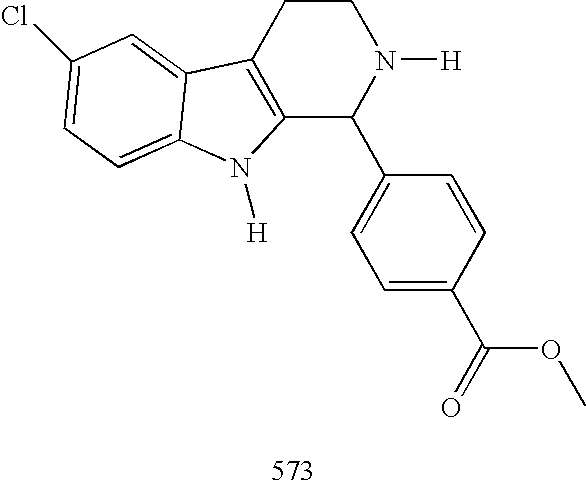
C12=C(CCN([H])C1C1=CC=C(C(=O)OC)C=C1)C1=CC(Cl)=CC=C1N2[H]
